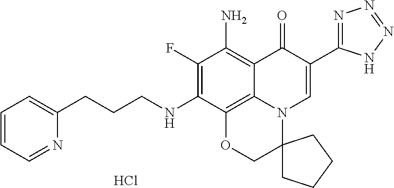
Cl.C1(F)=C(NCCCC2=CC=CC=N2)C2=C3C(=C1N)C(=O)C(C1=NN=NN1)=CN3C1(CO2)CCCC1
